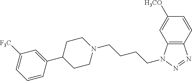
C12=C(N(CCCCN3CCC(C4=CC([F3C])=CC=C4)CC3)N=N1)C=C([H3CO])C=C2
